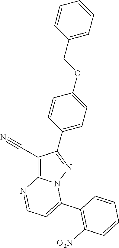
C1(C#N)=C2N(N=C1C1=CC=C(OCC3=CC=CC=C3)C=C1)C(C1=C([O2N])C=CC=C1)=CC=N2
